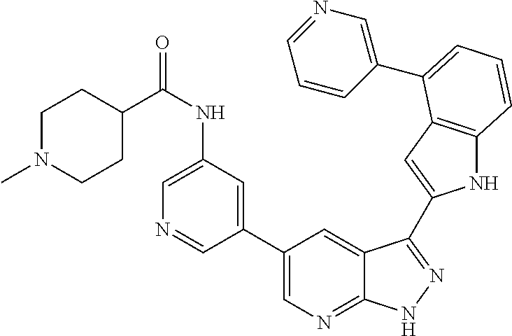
C1(C2=CN=C3C(=C2)C(C2=CC4=C(N2)C=CC=C4C2=CN=CC=C2)=NN3)=CC(NC(C2CCN(C)CC2)=O)=CN=C1
